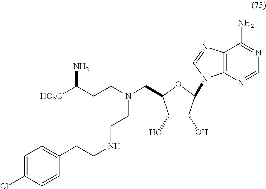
C12=C(N=CN1C1C(O)C(O)C(CN(CCC([HO2C])N)CCNCCC3=CC=C(Cl)C=C3)O1)C(N)=NC=N2
